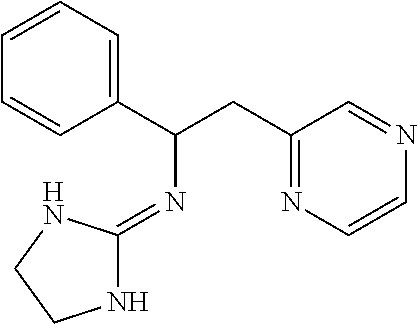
C1=CC(C(CC2=NC=CN=C2)N=C2NCCN2)=CC=C1
